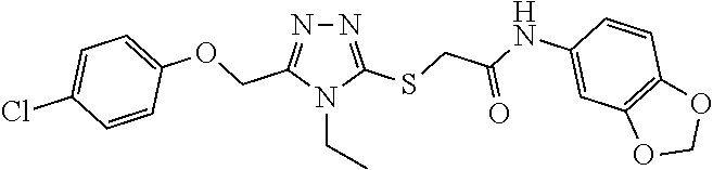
N1=C(SCC(NC2=CC3=C(C=C2)OCO3)=O)N(CC)C(COC2=CC=C(Cl)C=C2)=N1
